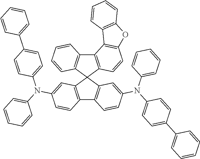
C12=C(C3(C4=C1C=CC=C4)C1=C(C4=C3C=C(N(C3=CC=C(C5=CC=CC=C5)C=C3)C3=CC=CC=C3)C=C4)C=CC(N(C3=CC=CC=C3)C3=CC=C(C4=CC=CC=C4)C=C3)=C1)C=CC1=C2C2=C(O1)C=CC=C2
